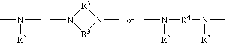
CN([R2])C.CN1[R3]N(C)[R3]1.CN([R2])[R4]N(C)[R2]
